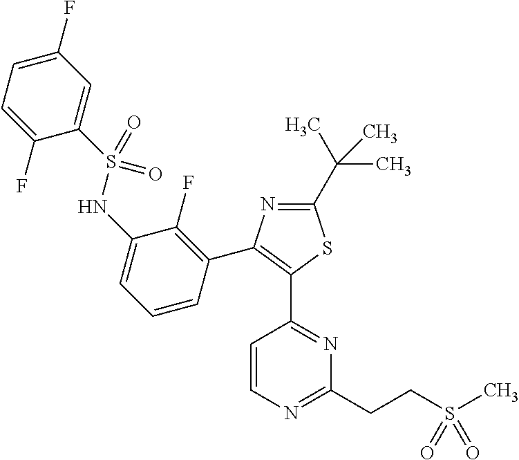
N1=C(C(C)(C)C)SC(C2=NC(CCS(C)(=O)=O)=NC=C2)=C1C1=C(F)C(NS(C2=CC(F)=CC=C2F)(=O)=O)=CC=C1
